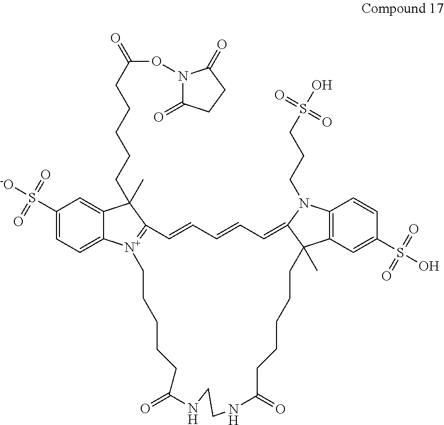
C1(S(=O)(=O)[-O])=CC=C2C(=C1)C(C)(CCCCCC(=O)ON1C(=O)CCC1=O)C1=[N+]2CCCCCC(=O)NCCNC(=O)CCCCCC2(C)C3=C(C=CC(S(=O)(=O)O)=C3)N(CCCS(=O)(=O)O)C2=CC=CC=C1
